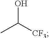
OC([CF3])C
